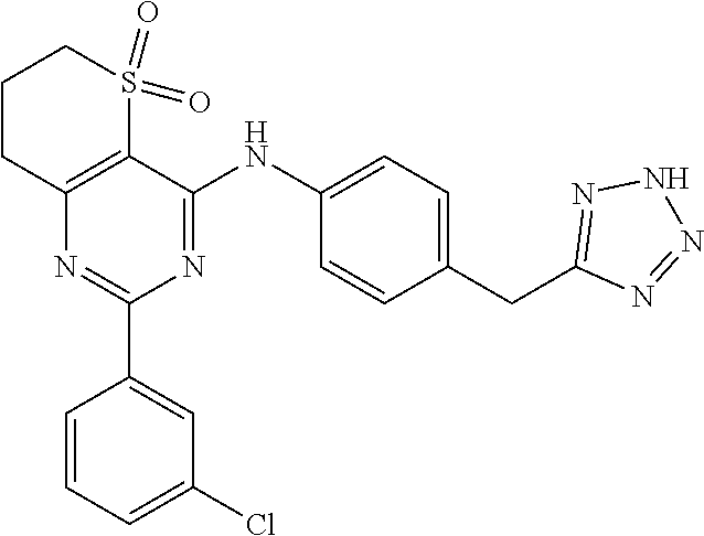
C1(C2=CC(Cl)=CC=C2)=NC2=C(C(NC3=CC=C(CC4=NNN=N4)C=C3)=N1)S(=O)(=O)CCC2
